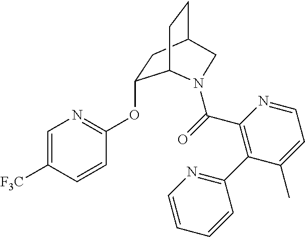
C1(OC2=NC=C([F3C])C=C2)CC2CCC1N(C(=O)C1=C(C3=NC=CC=C3)C(C)=CC=N1)C2
